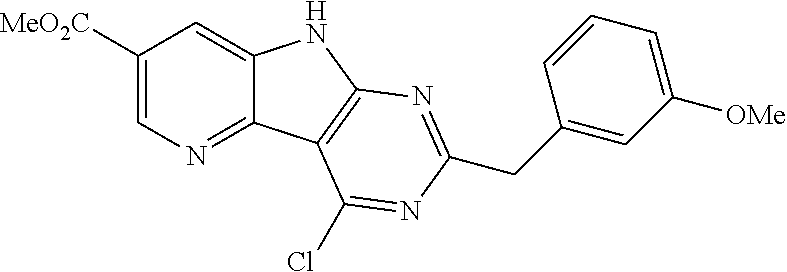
C1([MeO2C])=CN=C2C(=C1)NC1=C2C(Cl)=NC(CC2=CC([OMe])=CC=C2)=N1
